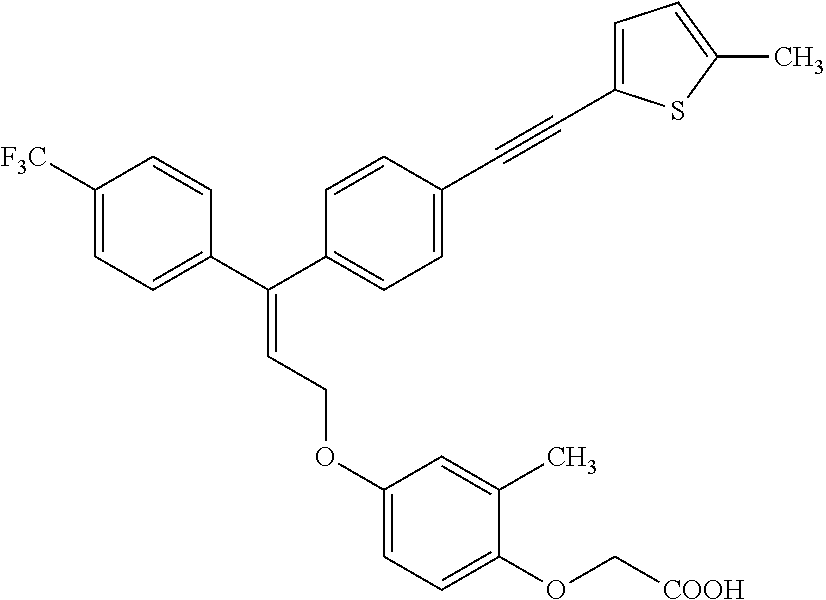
C(=C(C1=CC=C([F3C])C=C1)C1=CC=C(C#CC2=CC=C(C)S2)C=C1)COC1=CC=C(OC[COOH])C(C)=C1
